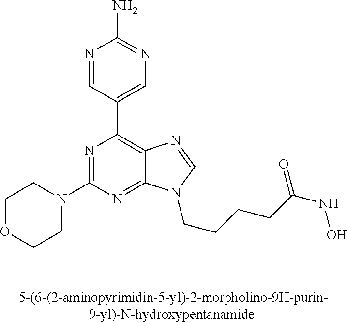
C1OCCN(C2=NC(C3=CN=C(N)N=C3)=C3C(=N2)N(CCCCC(=O)NO)C=N3)C1
